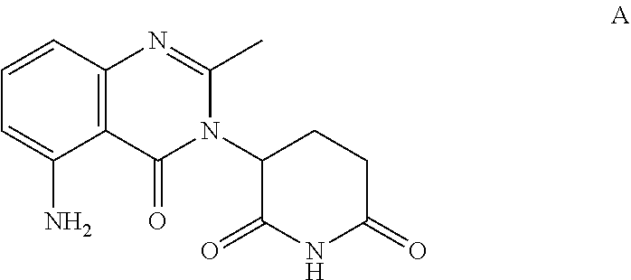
C1=C(N)C2=C(C=C1)N=C(C)N(C1C(=O)NC(=O)CC1)C2=O
